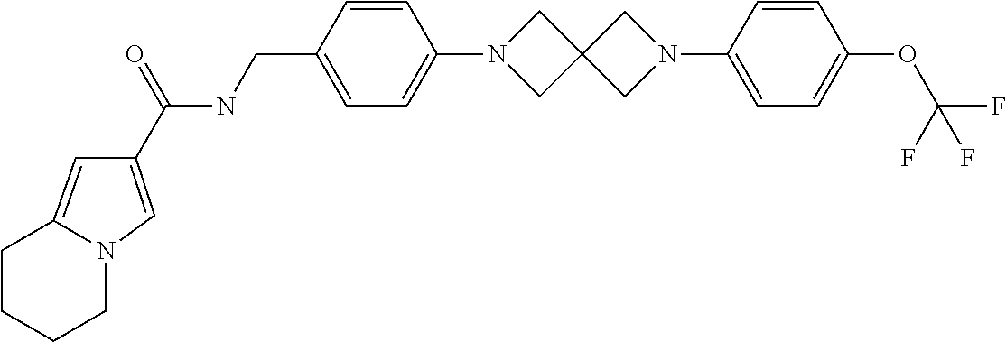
C1(C(NCC2=CC=C(N3CC4(C3)CN(C3=CC=C(OC(F)(F)F)C=C3)C4)C=C2)=O)=CN2CCCCC2=C1
